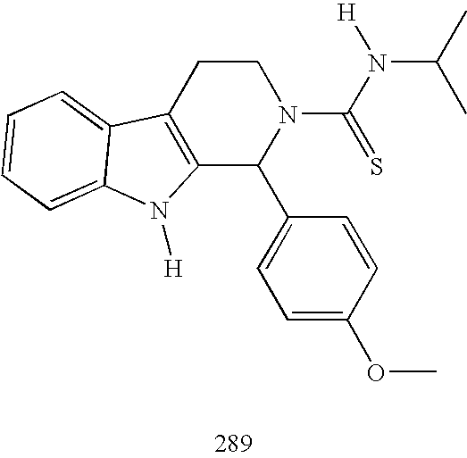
C12=C(CCN(C(N([H])C(C)C)=S)C1C1=CC=C(OC)C=C1)C1=CC=CC=C1N2[H]
